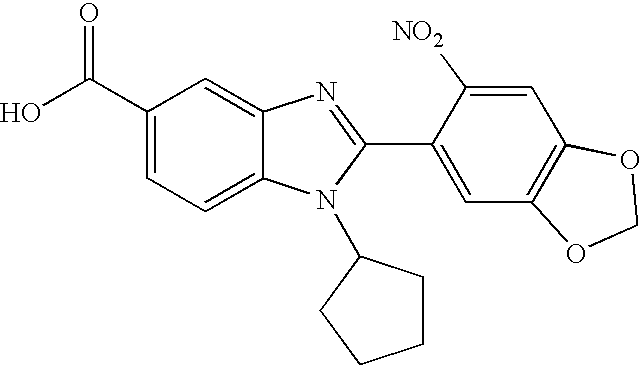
C1(C(O)=O)=CC=C2C(=C1)N=C(C1=CC3=C(C=C1[NO2])OCO3)N2C1CCCC1
